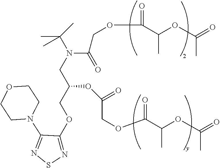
N1=C(OCC(CN(C(COC(C(OC(=O)C)C)=O)=O)C(C)(C)C)OC(COC(C(OC(=O)C)C)=O)=O)C(N2CCOCC2)=NS1
